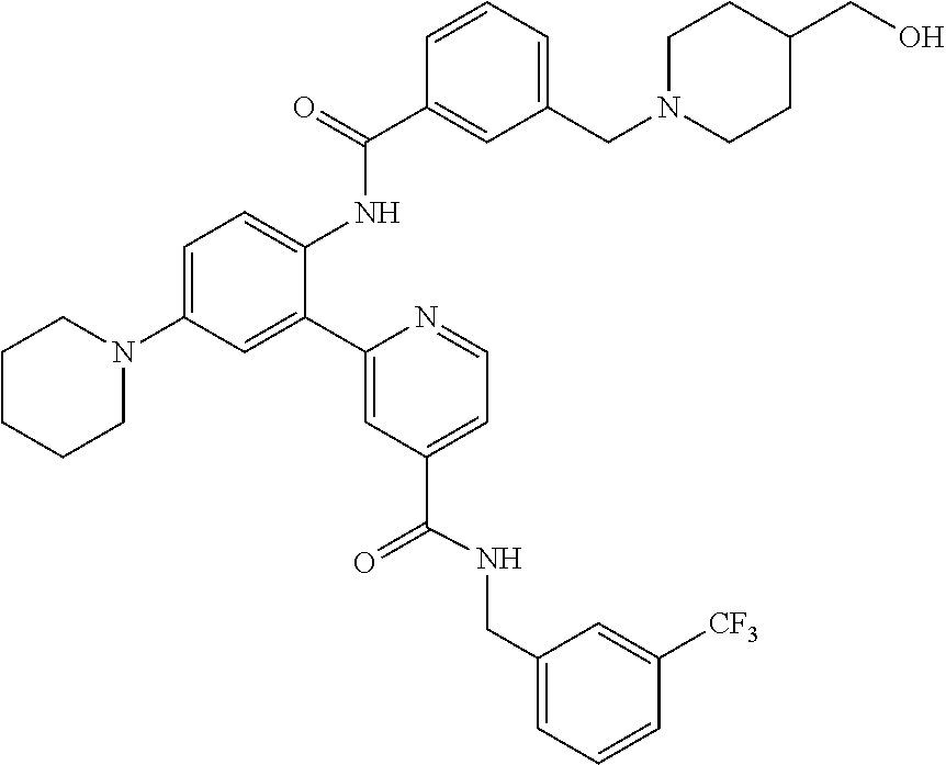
C1=C(N2CCCCC2)C=C(C2=CC(C(NCC3=CC=CC([CF3])=C3)=O)=CC=N2)C(NC(C2=CC(CN3CCC(CO)CC3)=CC=C2)=O)=C1
